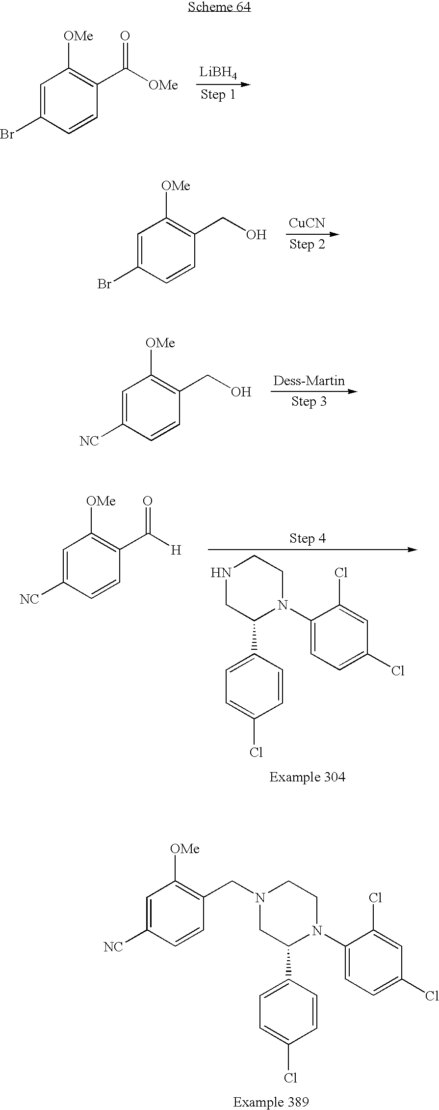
[LiBH4].C1=C(Br)C=CC(C([OMe])=O)=C1[OMe].[CuCN].C1=C(Br)C=CC(CO)=C1[OMe].[Dess-Martin].C1=C([NC])C=CC(CO)=C1[OMe].N1CC(C2=CC=C(Cl)C=C2)N(C2=CC=C(Cl)C=C2Cl)CC1.C1=C([NC])C=CC(C([H])=O)=C1[OMe].N1(CC2=C([OMe])C=C([NC])C=C2)CC(C2=CC=C(Cl)C=C2)N(C2=CC=C(Cl)C=C2Cl)CC1
